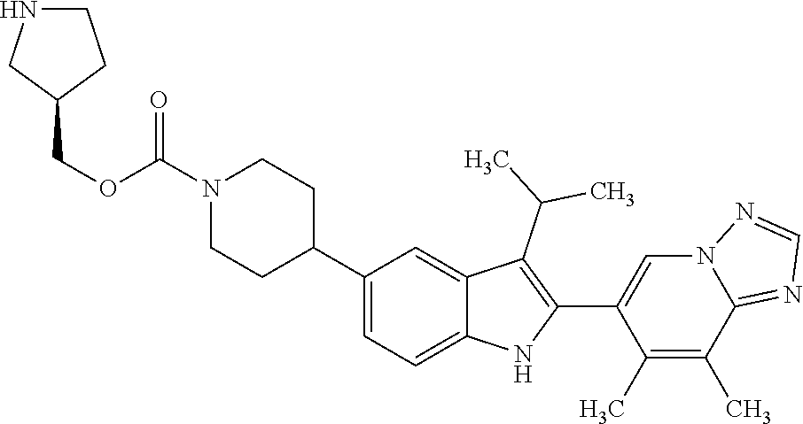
N1(C(OCC2CCNC2)=O)CCC(C2=CC=C3C(=C2)C(C(C)C)=C(C2=CN4C(=NC=N4)C(C)=C2C)N3)CC1
